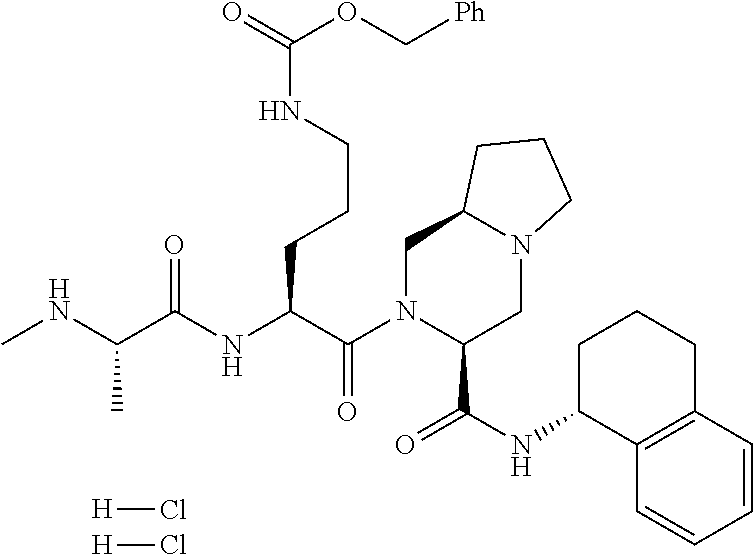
C(CCNC(=O)OC[Ph])C(C(N1C(C(NC2C3=C(CCC2)C=CC=C3)=O)CN2C(C1)CCC2)=O)NC(C(NC)C)=O.[H]Cl.[H]Cl
